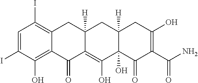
C1=C(I)C(O)=C2C(=C1I)CC1([H])C(=C(O)C3(O)C([H])(C1)CC(O)=C(C(N)=O)C3=O)C2=O
